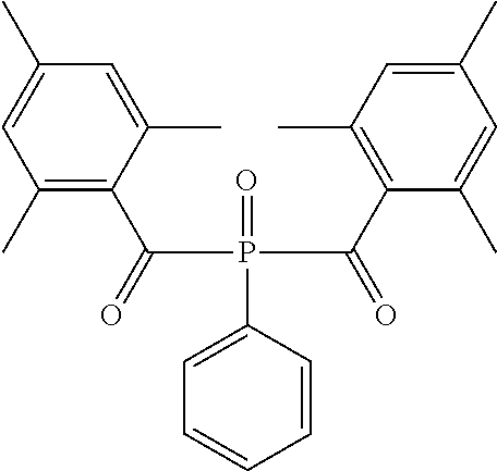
C1(C)=C(C(=O)P(=O)(C2=CC=CC=C2)C(C2=C(C)C=C(C)C=C2C)=O)C(C)=CC(C)=C1
